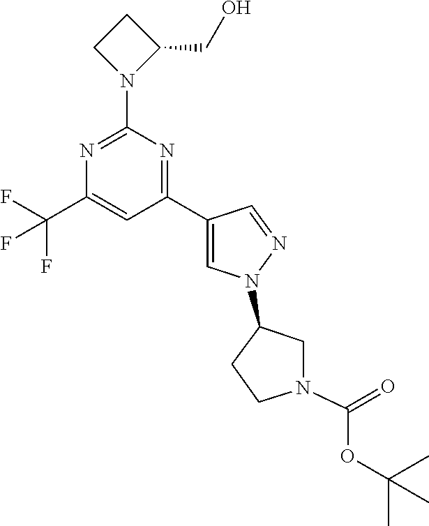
N1=C(N2C(CO)CC2)N=C(C2=CN(C3CCN(C(=O)OC(C)(C)C)C3)N=C2)C=C1C(F)(F)F
